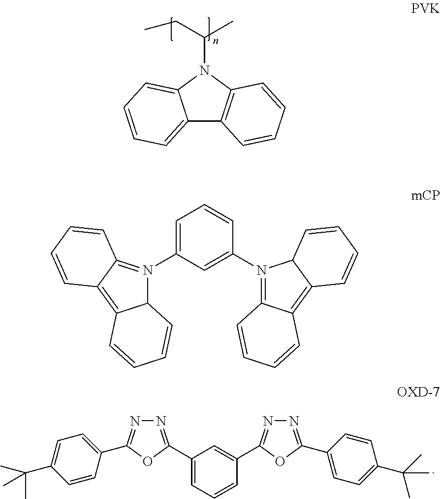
C12=CC=CC=C1N(C(C)CC)C1=C2C=CC=C1.C1(C2=NN=C(C3=CC=C(C(C)(C)C)C=C3)O2)=CC=CC(C2=NN=C(C3=CC=C(C(C)(C)C)C=C3)O2)=C1.C1=C(N2=C3C(=C4C2C=CC=C4)C=CC=C3)C=C(N2=C3C(=C4C2C=CC=C4)C=CC=C3)C=C1
